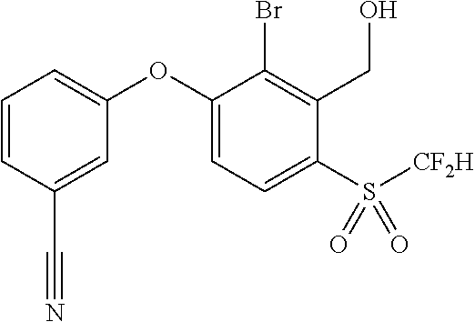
C1=CC(C#N)=CC(OC2=CC=C(S(=O)(=O)[CF2H])C(CO)=C2Br)=C1
